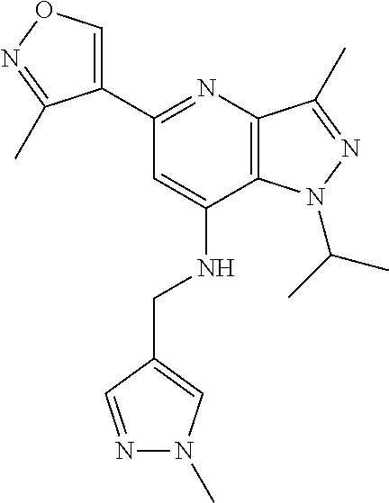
C1(C2=NC3=C(C(NCC4=CN(C)N=C4)=C2)N(C(C)C)N=C3C)=CON=C1C
